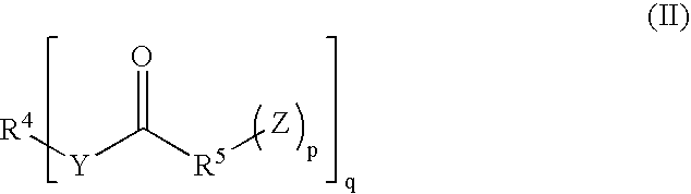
[Y](C([R5][Z])=O)[R4]
